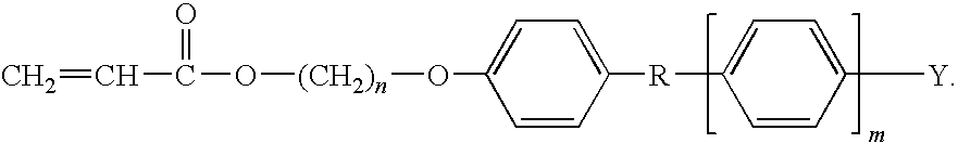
C=CC(=O)O[(CH2)n]OC1=CC=C([R]C2=CC=C([Y])C=C2)C=C1
